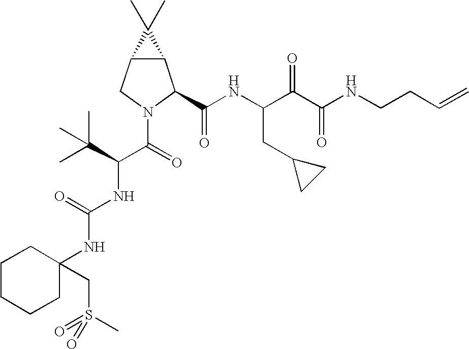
C12C(CN(C(C(NC(=O)NC3(CS(=O)(=O)C)CCCCC3)C(C)(C)C)=O)C1C(NC(C(C(NCCC=C)=O)=O)CC1CC1)=O)C2(C)C
